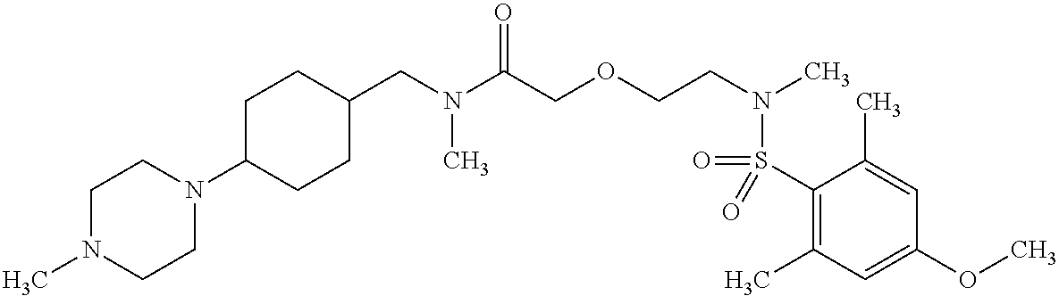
C1(S(=O)(N(CCOCC(N(CC2CCC(N3CCN(C)CC3)CC2)C)=O)C)=O)=C(C)C=C(OC)C=C1C
